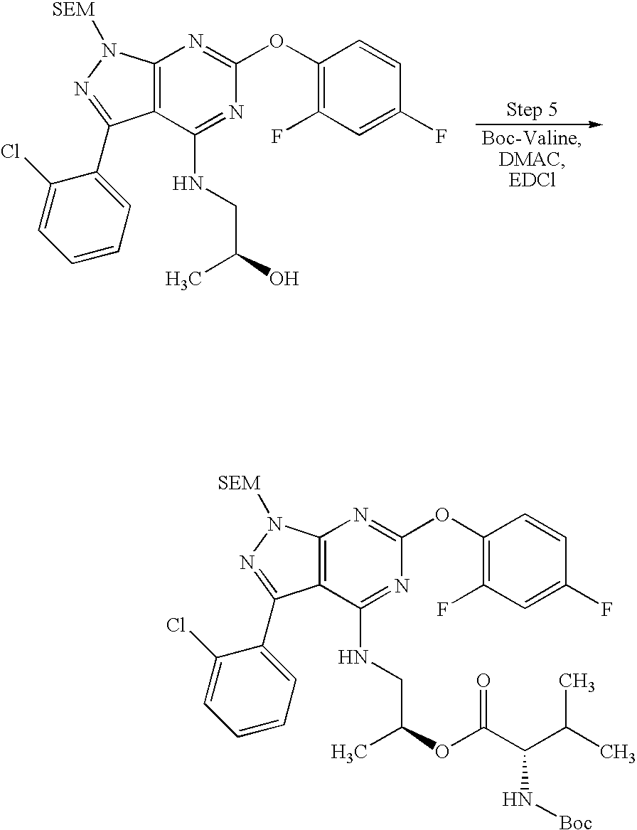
C12=C(C(NCC(C)O)=NC(OC3=C(F)C=C(F)C=C3)=N1)C(C1=CC=CC=C1Cl)=NN2[SEM].C12=C(C(NCC(C)OC(=O)C(C(C)C)N[Boc])=NC(OC3=C(F)C=C(F)C=C3)=N1)C(C1=CC=CC=C1Cl)=NN2[SEM]
